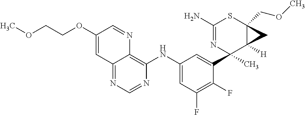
C1(N)=NC(C)(C2=CC(NC3=C4C(=NC=N3)C=C(OCCOC)C=N4)=CC(F)=C2F)C2([H])C(COC)(S1)C2
